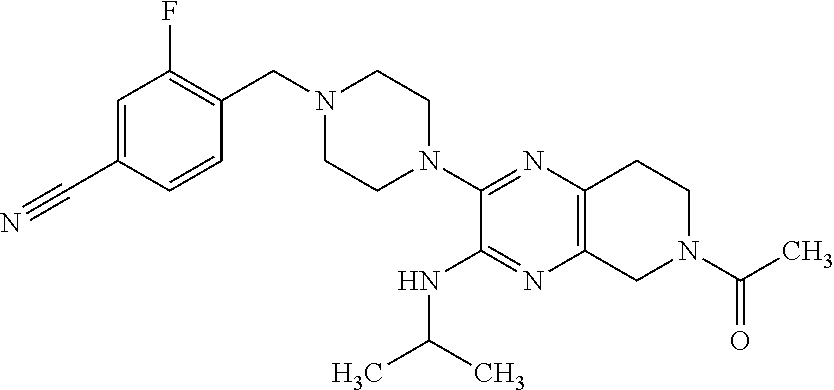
C1=C(C#N)C=CC(CN2CCN(C3=NC4=C(N=C3NC(C)C)CN(C(=O)C)CC4)CC2)=C1F
